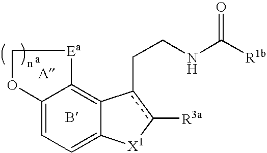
C12=CC=C3OC[Ea]C3=C1c(CCNC([R1b])=O)c([R3a])[X1]2
